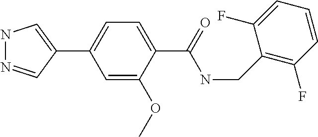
C1(C2=CNN=C2)=CC=C(C(=O)NCC2=C(F)C=CC=C2F)C(OC)=C1
